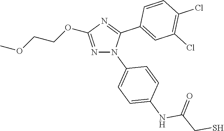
N1=C(OCCOC)N=C(C2=CC(Cl)=C(Cl)C=C2)N1C1=CC=C(NC(CS)=O)C=C1
